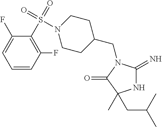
N1C(=N)N(CC2CCN(S(C3=C(F)C=CC=C3F)(=O)=O)CC2)C(=O)C1(CC(C)C)C
